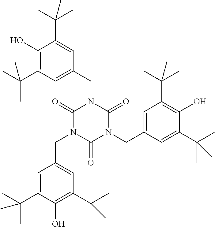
C(C1=CC(C(C)(C)C)=C(O)C(C(C)(C)C)=C1)N1C(=O)N(CC2=CC(C(C)(C)C)=C(O)C(C(C)(C)C)=C2)C(=O)N(CC2=CC(C(C)(C)C)=C(O)C(C(C)(C)C)=C2)C1=O
